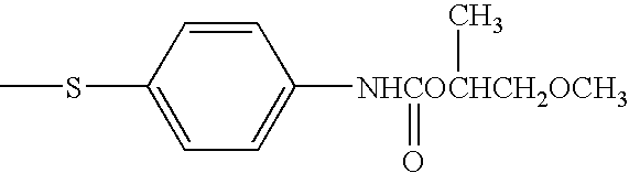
C1=CC(SC)=CC=C1[NHCOCHCH2OCH3](=O)C
